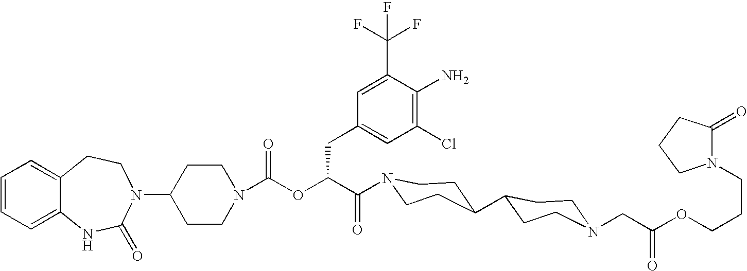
C1(N2C(=O)NC3=CC=CC=C3CC2)CCN(C(OC(C(=O)N2CCC(C3CCN(CC(OCCCN4C(=O)CCC4)=O)CC3)CC2)CC2=CC(Cl)=C(N)C(C(F)(F)F)=C2)=O)CC1
